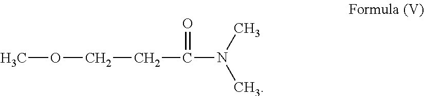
O(C)CCC(=O)N(C)C
